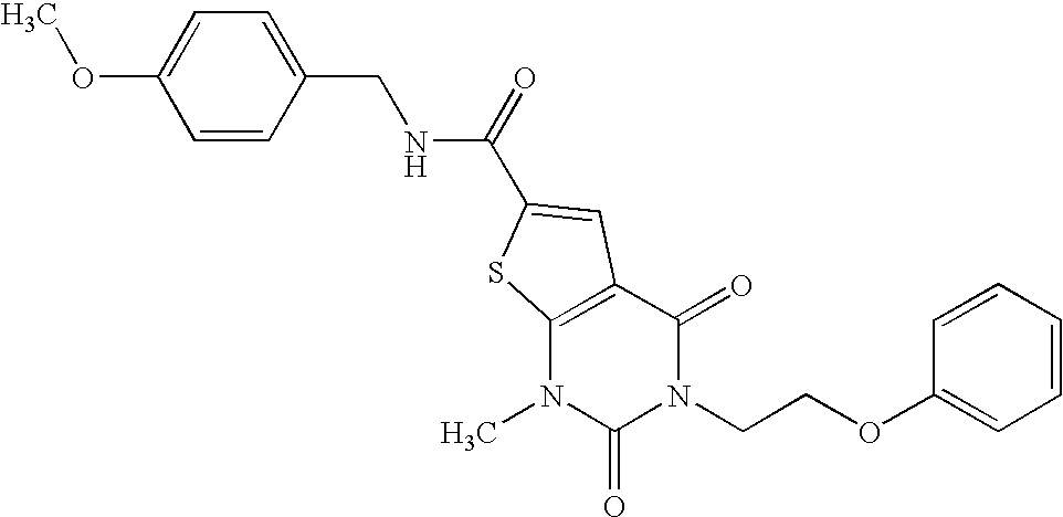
COC1=CC=C(CNC(=O)C2=CC3=C(N(C)C(=O)N(CCOC4=CC=CC=C4)C3=O)S2)C=C1
